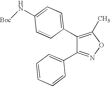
C1(C2=CC=C(N[Boc])C=C2)=C(C)ON=C1C1=CC=CC=C1
